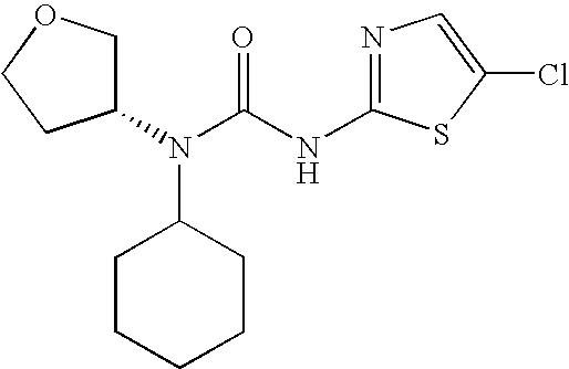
N1=C(NC(N(C2COCC2)C2CCCCC2)=O)SC(Cl)=C1
